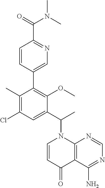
C1(C2=C(OC)C(C(C)N3C=CC(=O)C4=C3N=CN=C4N)=CC(Cl)=C2C)=CN=C(C(=O)N(C)C)C=C1
